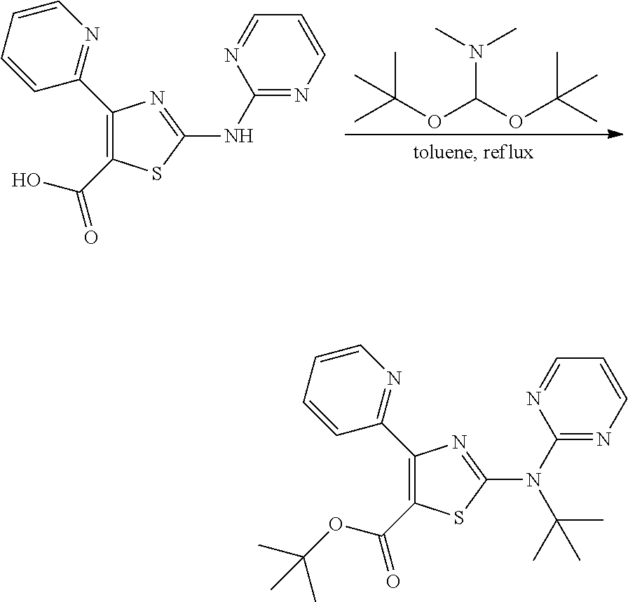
C1(N(C2=NC=CC=N2)C(C)(C)C)=NC(C2=NC=CC=C2)=C(C(OC(C)(C)C)=O)S1.C1(NC2=NC=CC=N2)=NC(C2=NC=CC=C2)=C(C(O)=O)S1.N(C(OC(C)(C)C)OC(C)(C)C)(C)C
